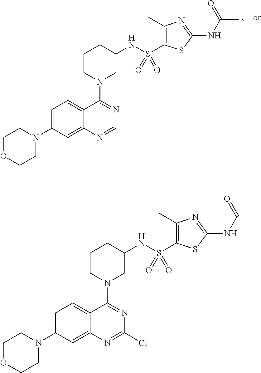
C1=C(N2CCOCC2)C=C2C(=C1)C(N1CC(NS(=O)(=O)C3=C(C)N=C(NC(C)=O)S3)CCC1)=NC(Cl)=N2.C1=C(N2CCOCC2)C=C2C(=C1)C(N1CC(NS(=O)(=O)C3=C(C)N=C(NC(C)=O)S3)CCC1)=NC=N2
